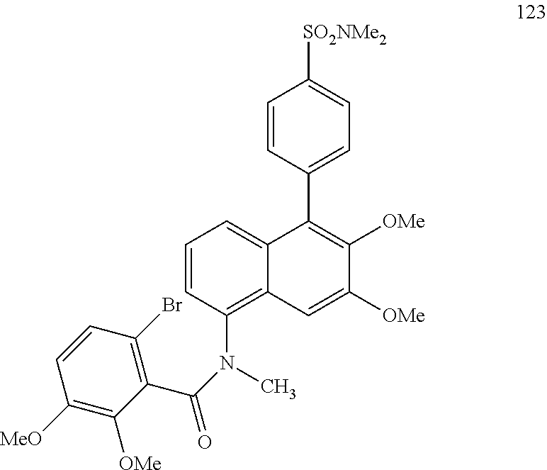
C1=CC(N(C(=O)C2=C(Br)C=CC([MeO])=C2[OMe])C)=C2C(=C1)C(C1=CC=C([SO2NMe2])C=C1)=C([OMe])C([OMe])=C2
